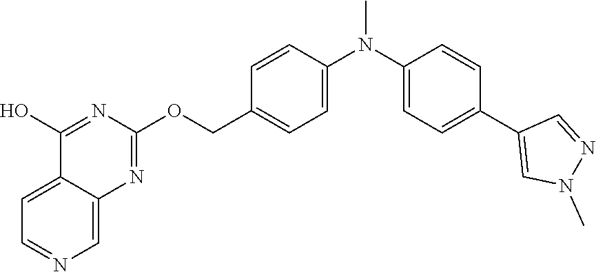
C12=CC=NC=C1N=C(OCC1=CC=C(N(C3=CC=C(C4=CN(C)N=C4)C=C3)C)C=C1)N=C2O
